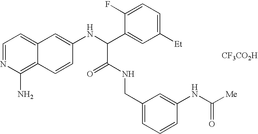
C1=NC(N)=C2C(=C1)C=C(NC(C1=CC([Et])=CC=C1F)C(=O)NCC1=CC=CC(NC([Me])=O)=C1)C=C2.[CF3CO2H]
